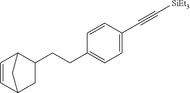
C1(CCC2=CC=C(C#C[SiEt3])C=C2)C2C=CC(C1)C2
